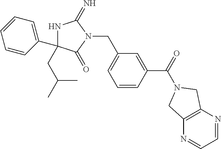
N1C(CC(C)C)(C2=CC=CC=C2)C(=O)N(CC2=CC=CC(C(=O)N3CC4=C(N=CC=N4)C3)=C2)C1=N
